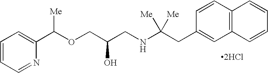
[2HCl].C1=NC(C(OCC(CNC(CC2=CC3=C(C=C2)C=CC=C3)([Me])[Me])O)[Me])=CC=C1
